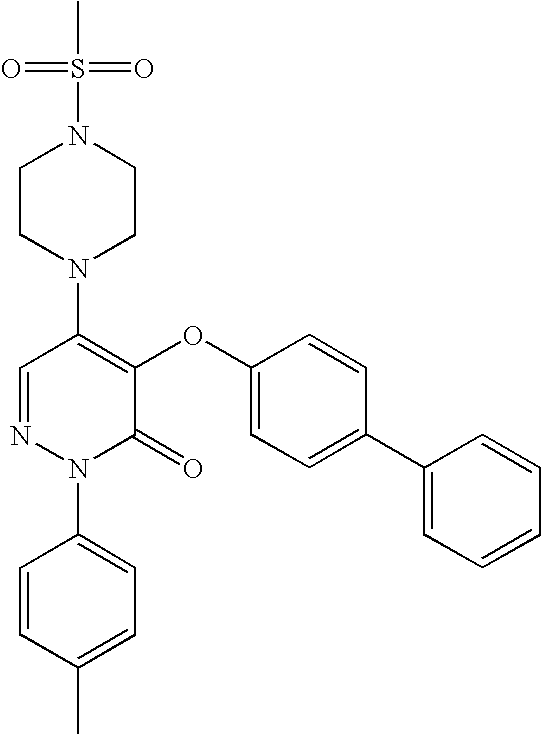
N1(C2=C(OC3=CC=C(C4=CC=CC=C4)C=C3)C(=O)N(C3=CC=C(C)C=C3)N=C2)CCN(S(=O)(=O)C)CC1
